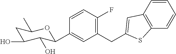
C1(CC2=CC3=C(C=CC=C3)S2)=C(F)C=CC(C2C(O)C(O)CC(C)O2)=C1
